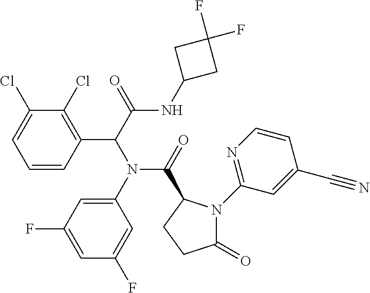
C1=CC(C(C(=O)NC2CC(F)(F)C2)N(C(=O)C2N(C3=NC=CC(C#N)=C3)C(=O)CC2)C2=CC(F)=CC(F)=C2)=C(Cl)C(Cl)=C1
